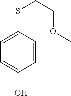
C1=CC(SCCOC)=CC=C1O
